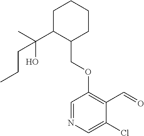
C1C(C(C)(O)CCC)C(COC2=C(C=O)C(Cl)=CN=C2)CCC1
